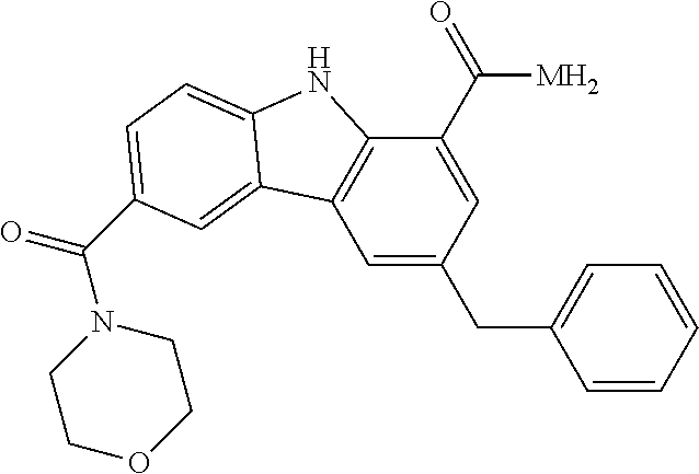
C1=C(CC2=CC=CC=C2)C=C(C(=O)[MH2])C2=C1C1=CC(C(=O)N3CCOCC3)=CC=C1N2
